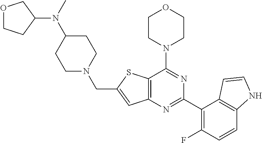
C12=C(N=C(C3=C(F)C=CC4=C3C=CN4)N=C1N1CCOCC1)C=C(CN1CCC(N(C3COCC3)C)CC1)S2
